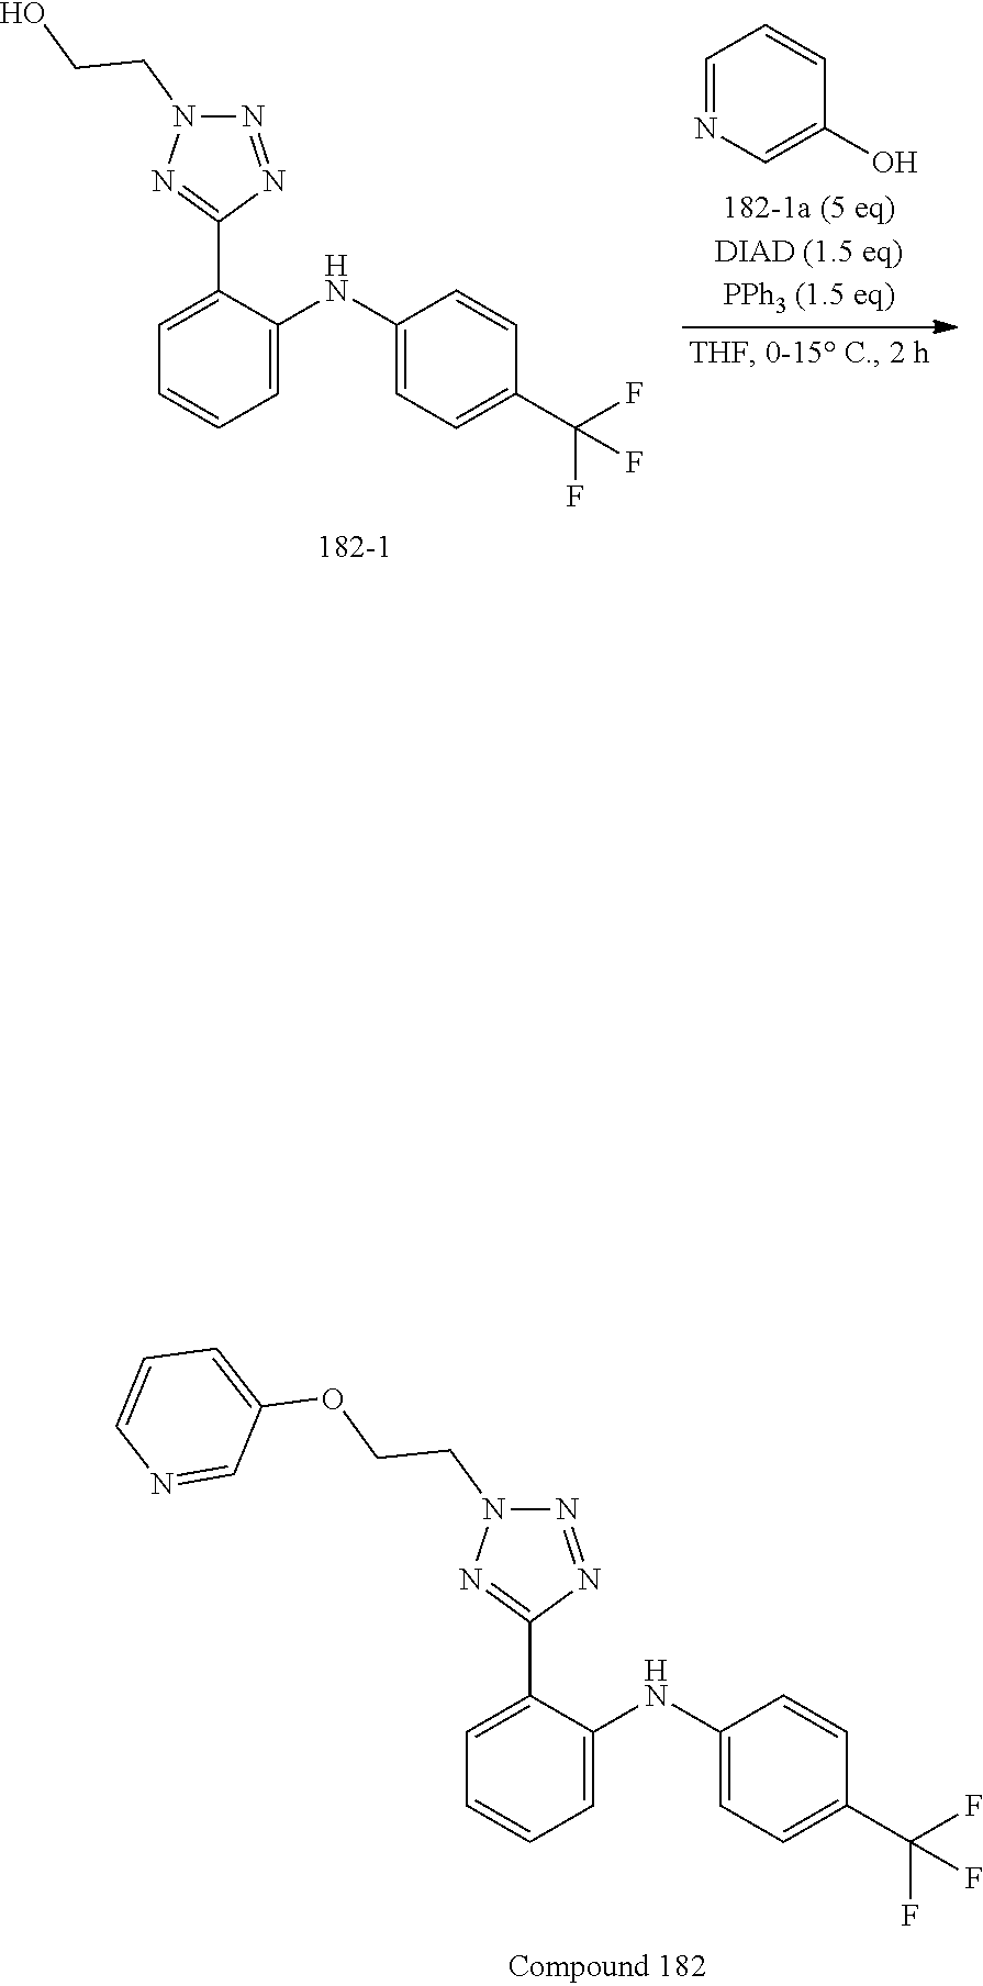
C1=NC=C(O)C=C1.C1=C(C2=NN(CCO)N=N2)C(NC2=CC=C(C(F)(F)F)C=C2)=CC=C1.C1=C(C2=NN(CCOC3=CC=CN=C3)N=N2)C(NC2=CC=C(C(F)(F)F)C=C2)=CC=C1
